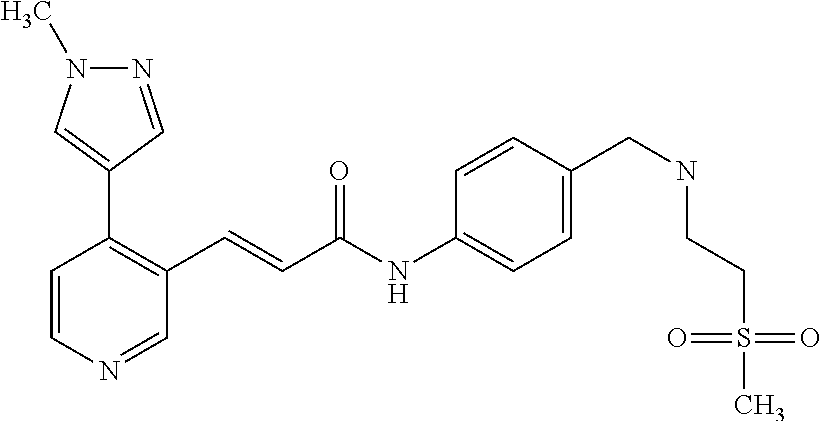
C1=CN=CC(C=CC(=O)NC2=CC=C(CNCCS(=O)(=O)C)C=C2)=C1C1=CN(C)N=C1
